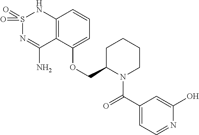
C12=C(C(OCC3N(C(C4=CC=NC(O)=C4)=O)CCCC3)=CC=C1)C(N)=NS(=O)(=O)N2
